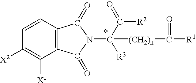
C1=CC2=C(C([X1])=C1[X2])C(=O)N(C(C([R2])=O)([R3])[(CH2)n]C(=O)[R1])C2=O
